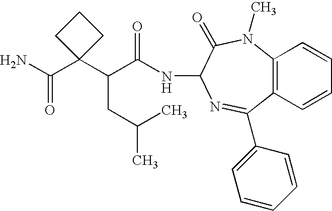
NC(=O)C1(C(C(=O)NC2C(=O)N(C)C3=C(C=CC=C3)C(C3=CC=CC=C3)=N2)CC(C)C)CCC1
